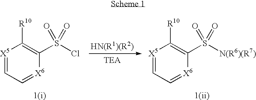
[X5]1=CC=[X6]C(S(Cl)(=O)=O)=C1[R10].[X5]1=CC=[X6]C(S([N(R6)(R7)])(=O)=O)=C1[R10]
